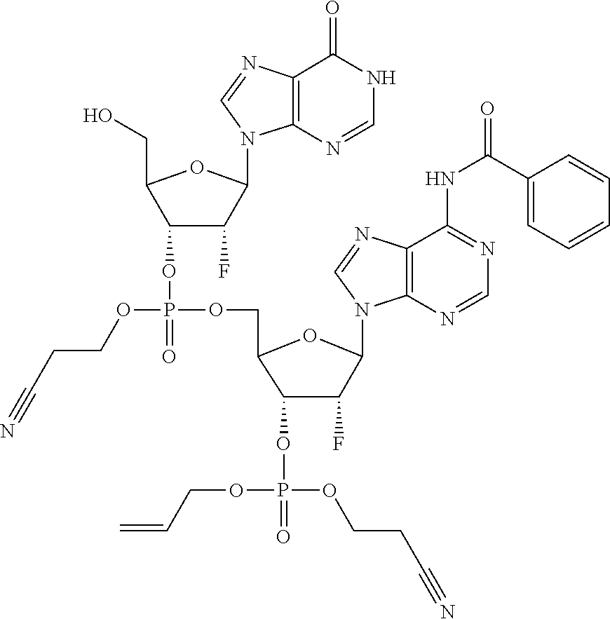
O(P(OCC1C(OP(OCCC#N)(OCC=C)=O)C(F)C(N2C=NC3=C2N=CN=C3NC(C2=CC=CC=C2)=O)O1)(=O)OC1C(CO)OC(N2C3=C(N=C2)C(=O)NC=N3)C1F)CCC#N
